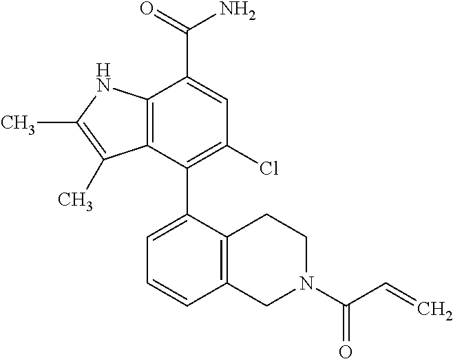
C12=C(NC(C)=C1C)C(C(=O)N)=CC(Cl)=C2C1=CC=CC2=C1CCN(C(C=C)=O)C2
